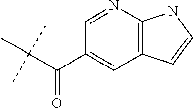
C1(C(C(C)(C)C)=O)=CC2=C(N=C1)NC=C2
